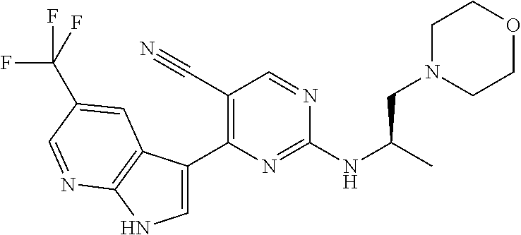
C1=C(C2=C(C#N)C=NC(NC(C)CN3CCOCC3)=N2)C2=C(N1)N=CC(C(F)(F)F)=C2
